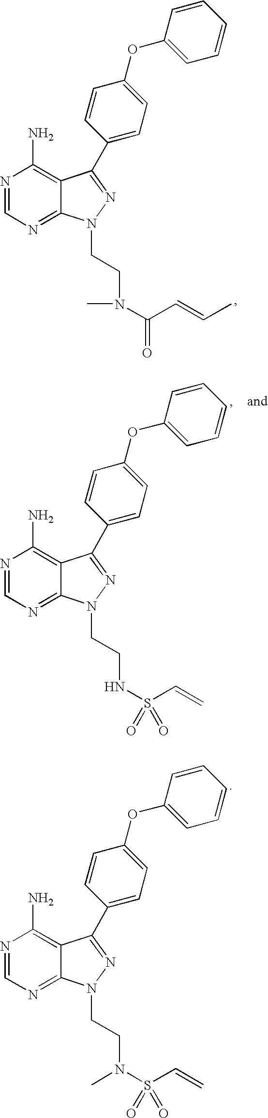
N1=CN=C2C(=C1N)C(C1=CC=C(OC3=CC=CC=C3)C=C1)=NN2CCN(C(C=CC)=O)C.N1=CN=C2C(=C1N)C(C1=CC=C(OC3=CC=CC=C3)C=C1)=NN2CCN(S(C=C)(=O)=O)C.N1=CN=C2C(=C1N)C(C1=CC=C(OC3=CC=CC=C3)C=C1)=NN2CCNS(C=C)(=O)=O
